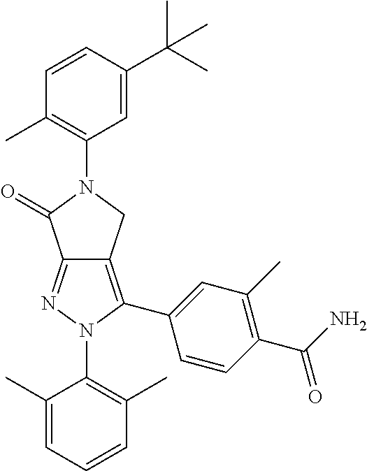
C1(C)=CC=CC(C)=C1N1C(C2=CC(C)=C(C(N)=O)C=C2)=C2C(=N1)C(=O)N(C1=C(C)C=CC(C(C)(C)C)=C1)C2
